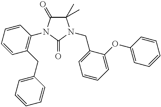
C1(C)(C)C(=O)N(C2=C(CC3=CC=CC=C3)C=CC=C2)C(=O)N1CC1=CC=CC=C1OC1=CC=CC=C1
